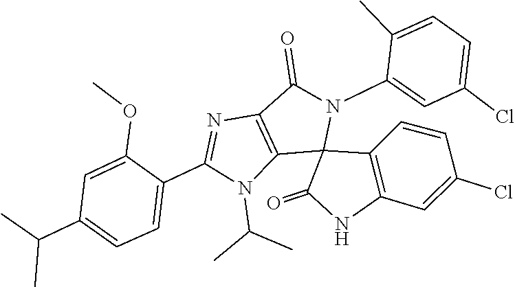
C1(N2C3(C4=C(NC3=O)C=C(Cl)C=C4)C3=C(N=C(C4=CC=C(C(C)C)C=C4OC)N3C(C)C)C2=O)=CC(Cl)=CC=C1C
